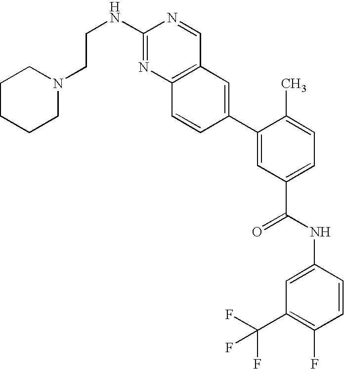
C(NC1=NC2=C(C=N1)C=C(C1=CC(C(NC3=CC(C(F)(F)F)=C(F)C=C3)=O)=CC=C1C)C=C2)CN1CCCCC1
